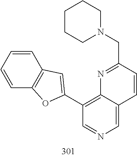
N1=C(CN2CCCCC2)C=CC2=CN=CC(C3=CC4=C(C=CC=C4)O3)=C12
